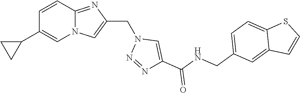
N12C(=NC(CN3N=NC(C(NCC4=CC=C5C(=C4)C=CS5)=O)=C3)=C1)C=CC(C1CC1)=C2
